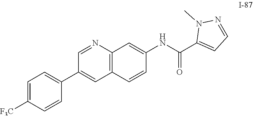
C1=C([F3C])C=CC(C2=CC3=C(N=C2)C=C(NC(C2=CC=NN2C)=O)C=C3)=C1
